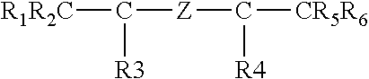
[R1R2C]C([Z]C([R4])[CR5R6])[R3]
